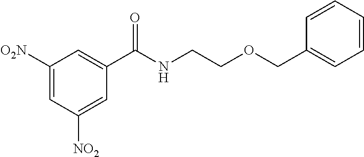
C1(C(NCCOCC2=CC=CC=C2)=O)=CC([O2N])=CC([NO2])=C1
